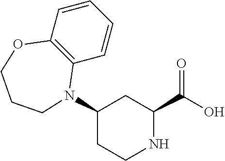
C1=CC2=C(C=C1)N(C1CC(C(O)=O)NCC1)CCCO2
